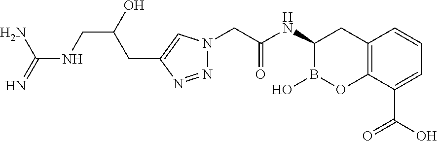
C(C1=CN(CC(NC2B(O)OC3=C(C2)C=CC=C3C(O)=O)=O)N=N1)C(O)CNC(N)=N
